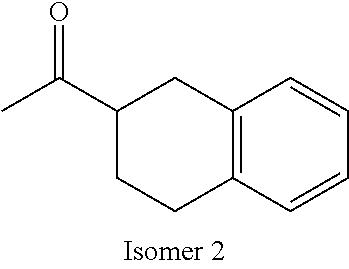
CC(C1CCC2=C(C1)C=CC=C2)=O
